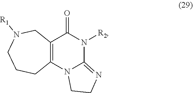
N12C(=NCC1)N([R2])C(=O)C1=C2CCCN([R1])C1
